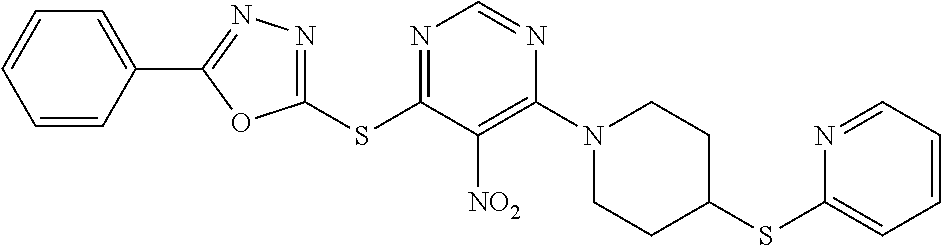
S(C1=NC=NC(N2CCC(SC3=CC=CC=N3)CC2)=C1[NO2])C1=NN=C(C2=CC=CC=C2)O1
